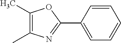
C1(C)=C(C)N=C(C2=CC=CC=C2)O1
